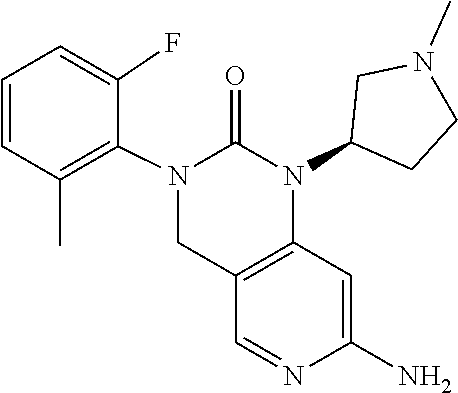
N1=CC2=C(C=C1N)N(C1CCN(C)C1)C(=O)N(C1=C(C)C=CC=C1F)C2
